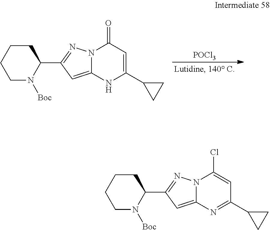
N12C(=CC(C3CCCCN3[Boc])=N1)NC(C1CC1)=CC2=O.[POCl3].N12C(=CC(C3CCCCN3[Boc])=N1)N=C(C1CC1)C=C2Cl
